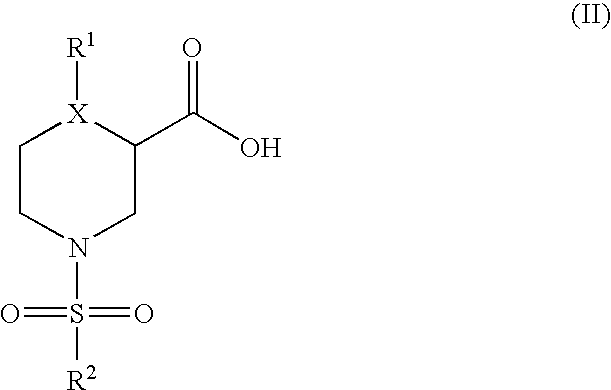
C1CN(S([R2])(=O)=O)CC(C(O)=O)[X]1[R1]
